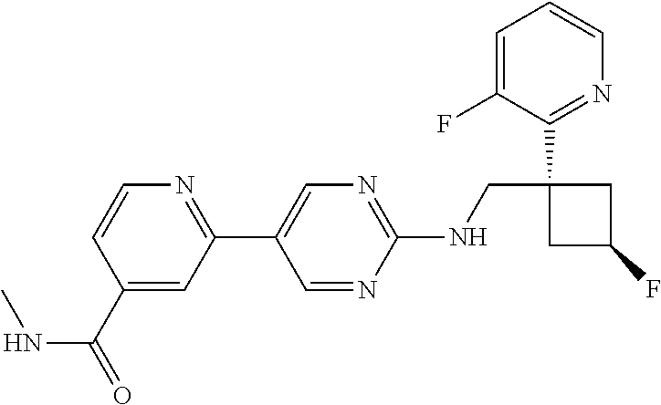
C1=C(F)C(C2(CNC3=NC=C(C4=NC=CC(C(NC)=O)=C4)C=N3)CC(F)C2)=NC=C1
